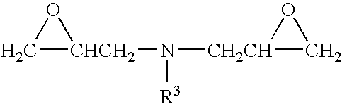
C1[CHCH2](N([CH2CH]2CO2)[R3])O1
